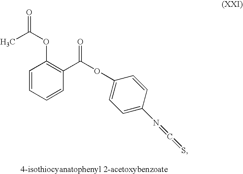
CC(OC1=C(C(OC2=CC=C(N=C=S)C=C2)=O)C=CC=C1)=O
